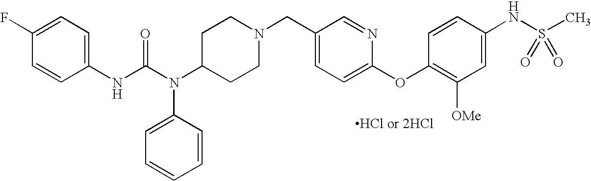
C1(F)=CC=C(NC(N(C2CCN(CC3=CC=C(OC4=C([OMe])C=C(NS(C)(=O)=O)C=C4)N=C3)CC2)C2=CC=CC=C2)=O)C=C1
